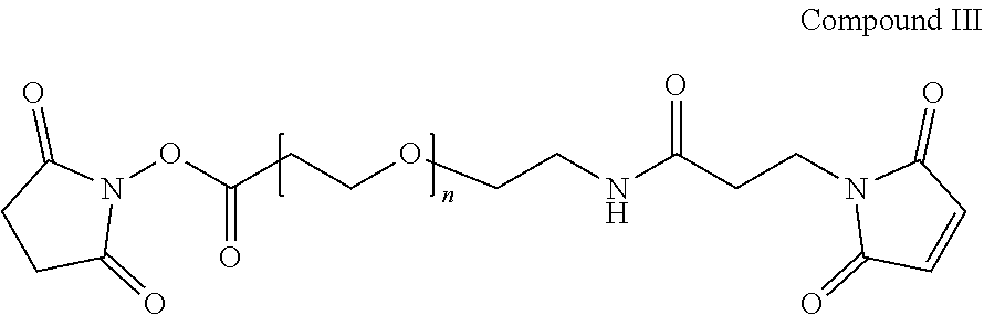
C(=O)(ON1C(=O)CCC1=O)CCOCCNC(CCN1C(=O)C=CC1=O)=O
